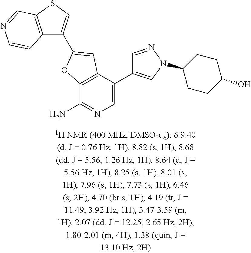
C1(C2=CC3=C(C(N)=NC=C3C3=CN(C4CCC(O)CC4)N=C3)O2)=CSC2=C1C=CN=C2
